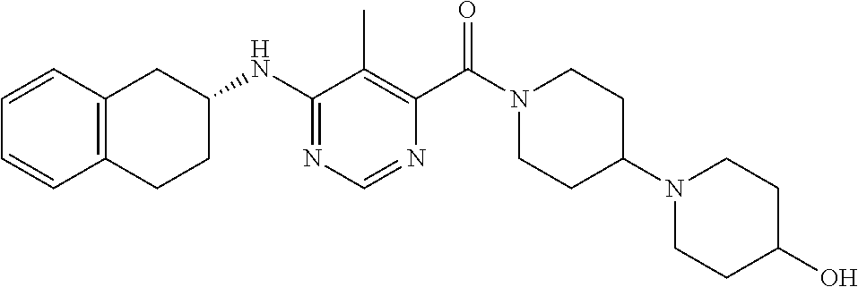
C12=C(C=CC=C1)CC(NC1=NC=NC(C(N3CCC(N4CCC(O)CC4)CC3)=O)=C1C)CC2
